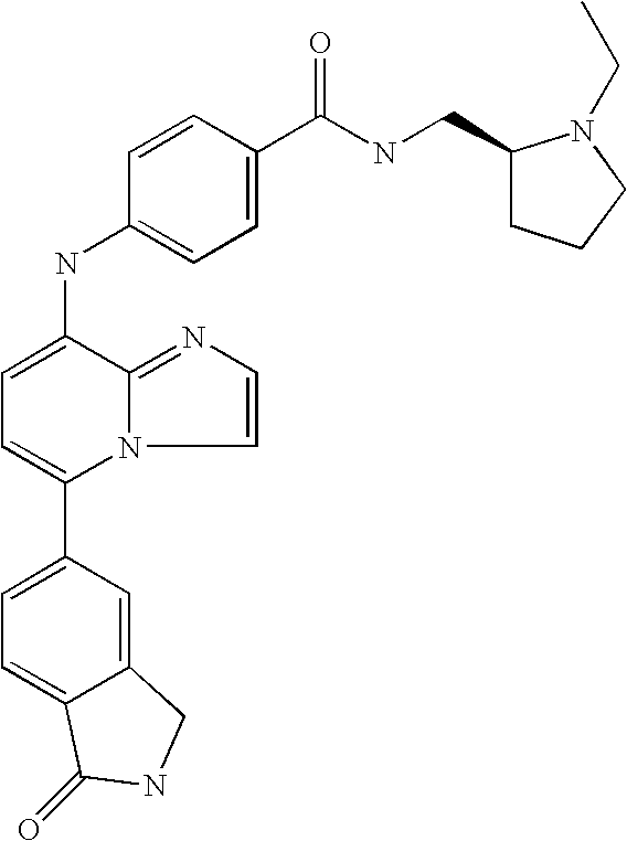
C12=CC(C3=CC=C(NC4=CC=C(C(=O)NCC5CCCN5CC)C=C4)C4=NC=CN34)=CC=C1C(=O)NC2
